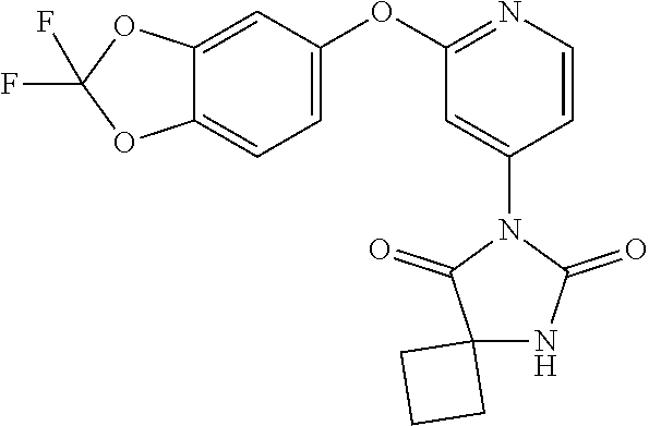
C12=CC(OC3=NC=CC(N4C(=O)C5(NC4=O)CCC5)=C3)=CC=C1OC(F)(F)O2
